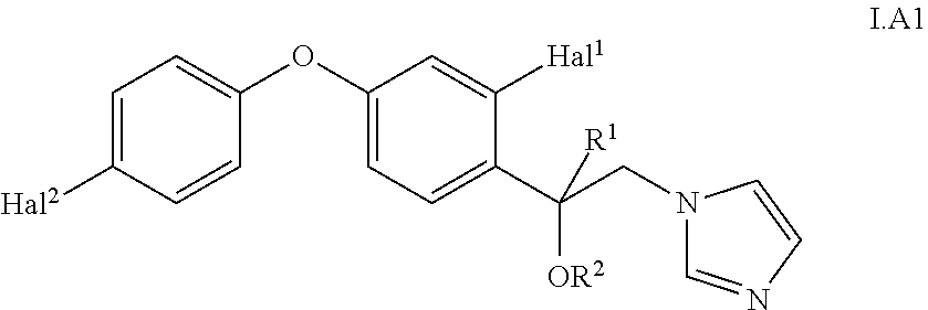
C1=CC(OC2=CC=C(C(CN3C=NC=C3)([OR2])[R1])C([Hal1])=C2)=CC=C1[Hal2]
